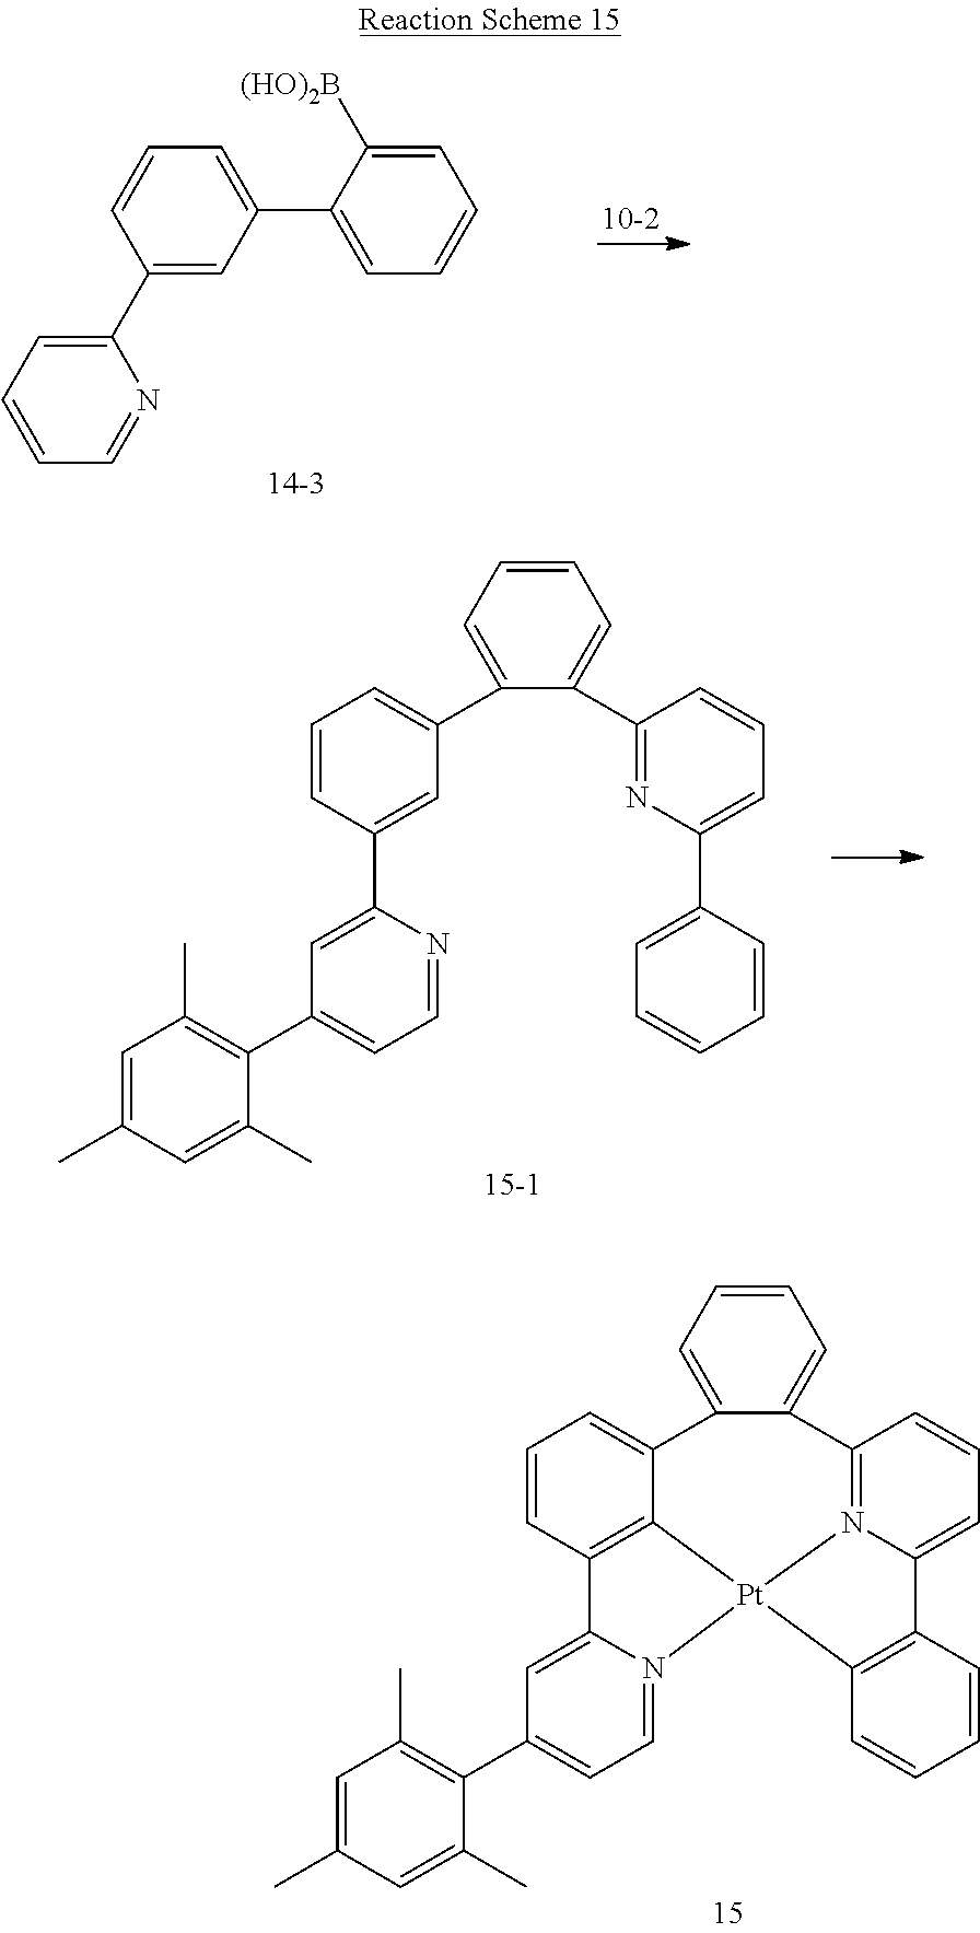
C1(C2=CC=CC=C2[(HO)2B])=CC=CC(C2=CC=CC=N2)=C1.C1=CC(C2=CC(C3=C(C)C=C(C)C=C3C)=CC=N2)=CC(C2=CC=CC=C2C2=NC(C3=CC=CC=C3)=CC=C2)=C1.C1=CC2=C3C(=C1)C1=CC=CC=C1C1=N4C(=CC=C1)C1=C(C=CC=C1)[Pt]34N1=CC=C(C3=C(C)C=C(C)C=C3C)C=C21
